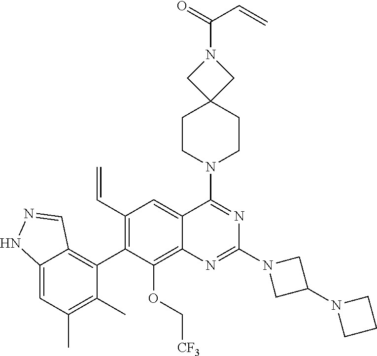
C12=CC(C)=C(C)C(C3=C(C=C)C=C4C(=C3OC[CF3])N=C(N3CC(N5CCC5)C3)N=C4N3CCC4(CC3)CN(C(=O)C=C)C4)=C1C=NN2
